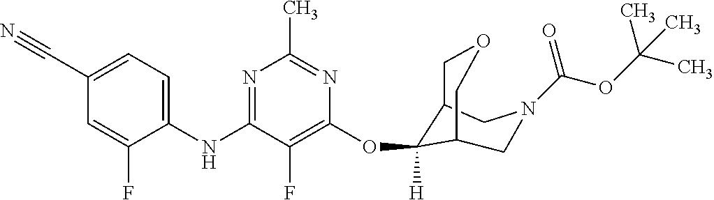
C1(NC2=NC(C)=NC(OC3([H])C4COCC3CN(C(OC(C)(C)C)=O)C4)=C2F)=CC=C(C#N)C=C1F
